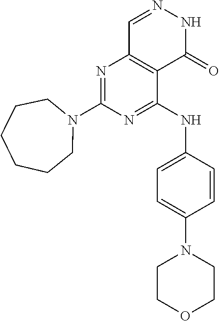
N1=C(N2CCCCCC2)N=C(NC2=CC=C(N3CCOCC3)C=C2)C2=C1C=NNC2=O
